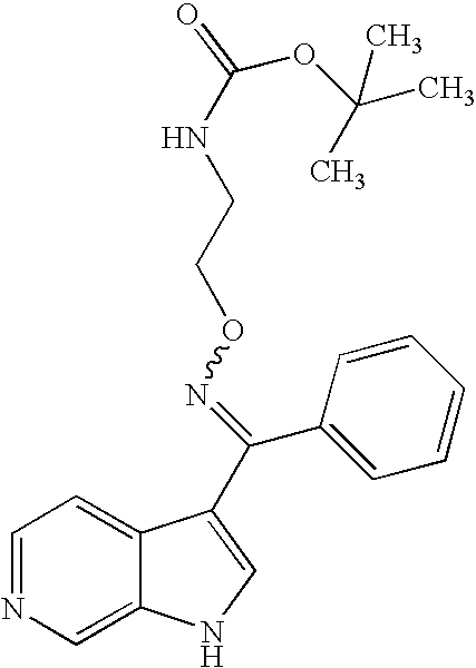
C1=NC=C2C(=C1)C(C(C1=CC=CC=C1)=NOCCNC(OC(C)(C)C)=O)=CN2
